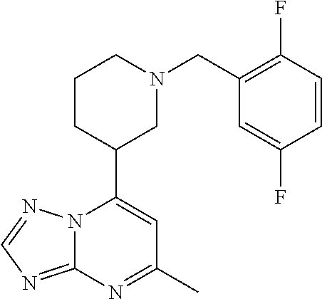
N12C(=NC=N1)N=C(C)C=C2C1CN(CC2=C(F)C=CC(F)=C2)CCC1
